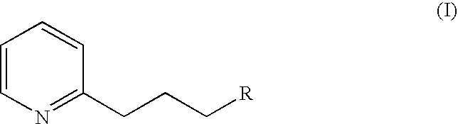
C1=CN=C(CCC[R])C=C1
